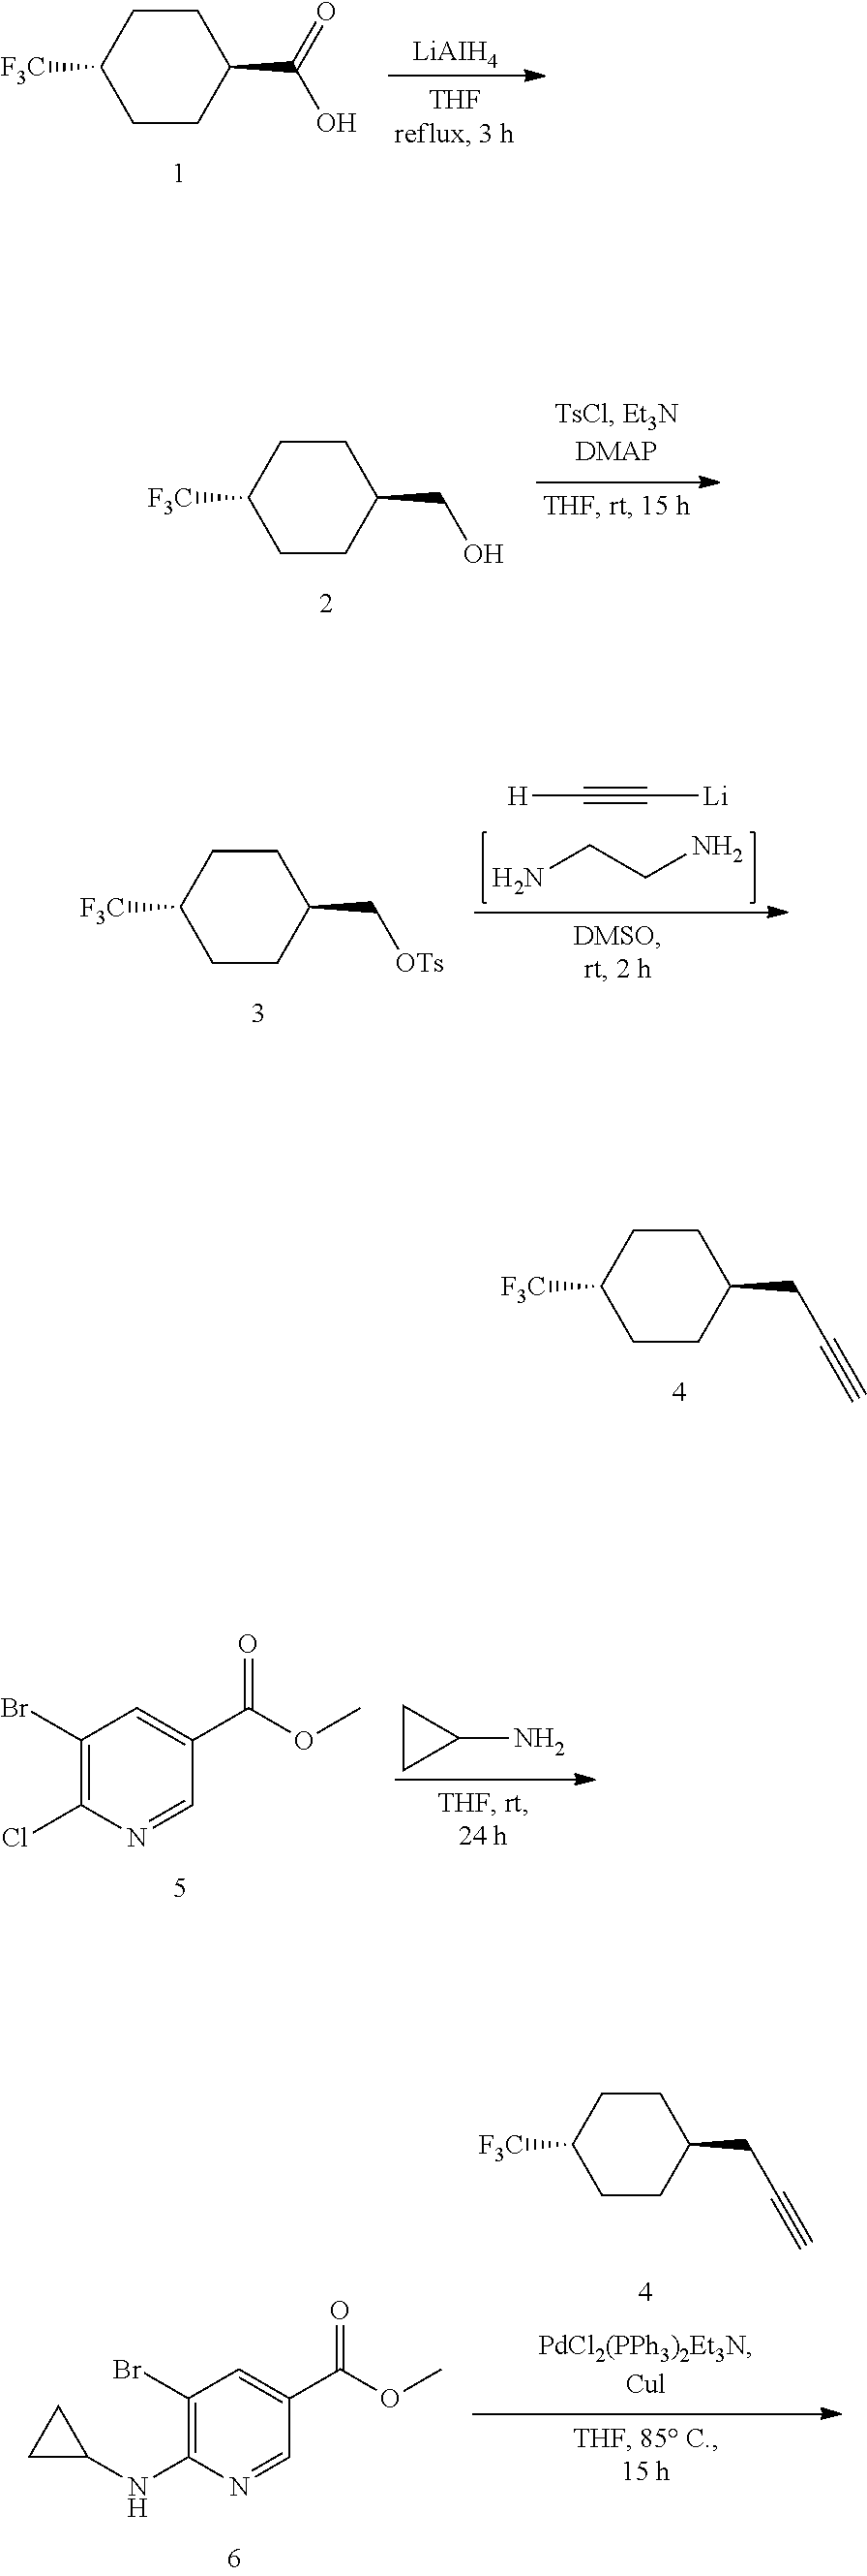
C1CC([F3C])CCC1CC#C.C1CC([F3C])CCC1C(=O)O.[LiAIH4].C1CC([F3C])CCC1CO.C1CC([F3C])CCC1C[OTs].NCCN.C(#C[Li])[H].C1(Br)=C(Cl)N=CC(C(OC)=O)=C1.C1(N)CC1.C1(Br)=C(NC2CC2)N=CC(C(OC)=O)=C1.C1CC([F3C])CCC1CC#C
